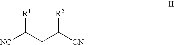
[NC]C(CC([CN])[R2])[R1]
